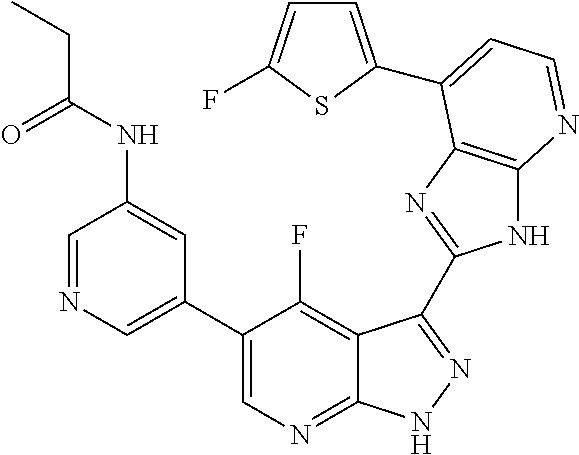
C1=NC=C(C2=CN=C3C(=C2F)C(C2=NC4=C(N2)N=CC=C4C2=CC=C(F)S2)=NN3)C=C1NC(CC)=O
